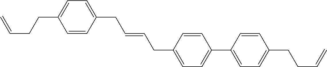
C1=CC(CC=CCC2=CC=C(C3=CC=C(CCC=C)C=C3)C=C2)=CC=C1CCC=C
